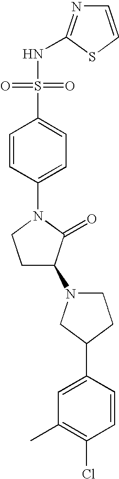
C1=CC(N2CCC(N3CCC(C4=CC(C)=C(Cl)C=C4)C3)C2=O)=CC=C1S(NC1=NC=CS1)(=O)=O
